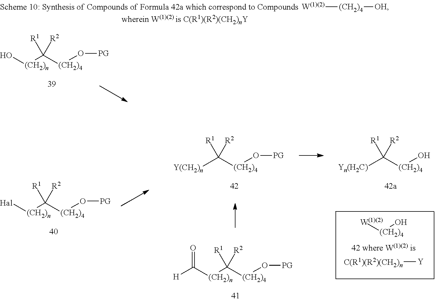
O[(CH2)n]C([(CH2)4]O[PG])([R1])[R2].[W(1)(2)][(CH2)4][OH].[Hal][(CH2)n]C([(CH2)4]O[PG])([R1])[R2].[Y(CH2)n]C([(CH2)4]O[PG])([R1])[R2].C([(CH2)n]C([(CH2)4]O[PG])([R1])[R2])([H])=O.[Yn(H2C)]C([(CH2)4]O)([R1])[R2].[W(1)(2)][(CH2)4]O.[C(R1)(R2)(CH2)n][Y]
